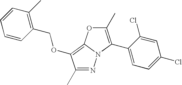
N1=C(C)C(OCC2=C(C)C=CC=C2)=C2N1C(C1=CC=C(Cl)C=C1Cl)=C(C)O2
